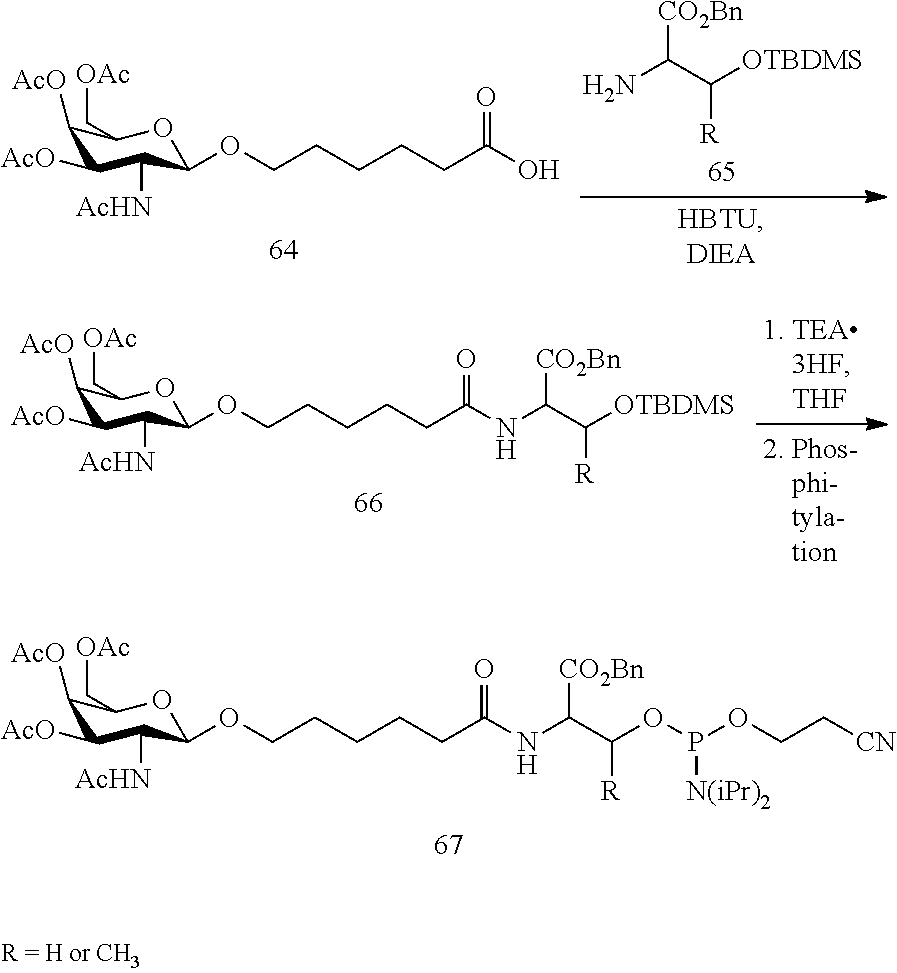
C1([AcO])C([AcO])C([AcHN])C(OCCCCCC(NC(C(OP([N(iPr)2])OCC[CN])[R])[CO2Bn])=O)OC1C[OAc].C1([AcO])C([AcO])C([AcHN])C(OCCCCCC(O)=O)OC1C[OAc].[CO2Bn]C(N)C([R])[OTBDMS].C1([AcO])C([AcO])C([AcHN])C(OCCCCCC(NC(C([OTBDMS])[R])[CO2Bn])=O)OC1C[OAc]
